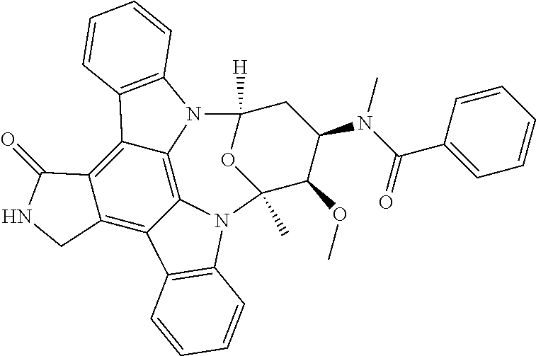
C12=C3C4=C5C(=C1C1=C(N2C2(C)OC([H])(CC(N(C(=O)C6=CC=CC=C6)C)C2OC)N3C2=C4C=CC=C2)C=CC=C1)CNC5=O
